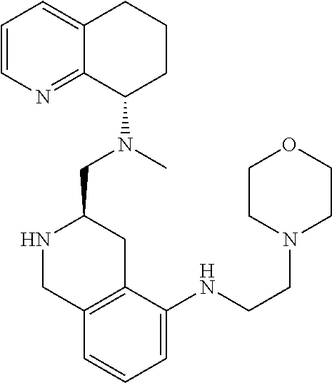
C1=CN=C2C(=C1)CCCC2N(C)CC1NCC2=C(C1)C(NCCN1CCOCC1)=CC=C2
